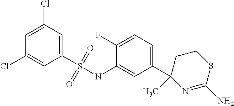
C1(C2(C)N=C(N)SCC2)=CC=C(F)C(NS(C2=CC(Cl)=CC(Cl)=C2)(=O)=O)=C1
